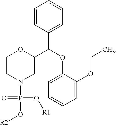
C1=CC(C(C2OCCN(P(=O)(O[R1])O[R2])C2)OC2=CC=CC=C2OCC)=CC=C1
